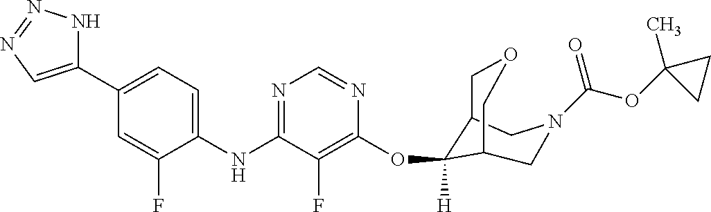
C1(NC2=NC=NC(OC3([H])C4COCC3CN(C(OC3(C)CC3)=O)C4)=C2F)=CC=C(C2=CN=NN2)C=C1F
